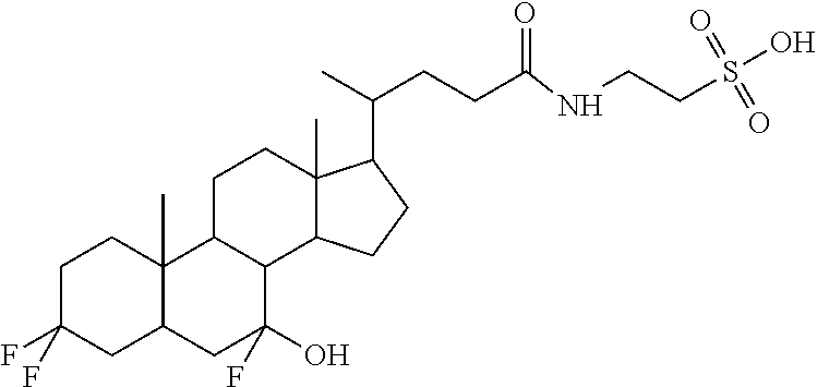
C1C(F)(F)CC2C(C)(C1)C1C(C(O)(F)C2)C2C(C)(CC1)C(C(C)CCC(NCCS(O)(=O)=O)=O)CC2
